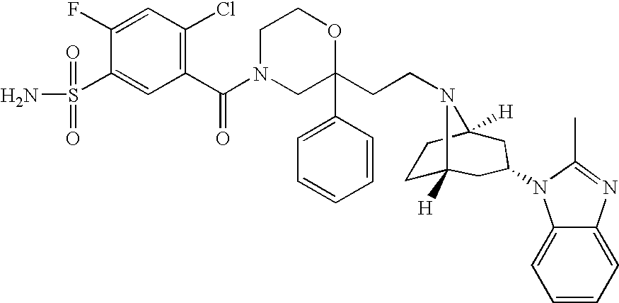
C1N(C(=O)C2=C(Cl)C=C(F)C(S(N)(=O)=O)=C2)CC(C2=CC=CC=C2)(CCN2C3([H])CCC2([H])CC(N2C4=CC=CC=C4N=C2C)C3)OC1
